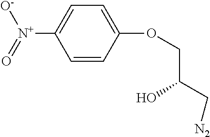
C1=CC(OCC(C[N2])O)=CC=C1[N+]([O-])=O
